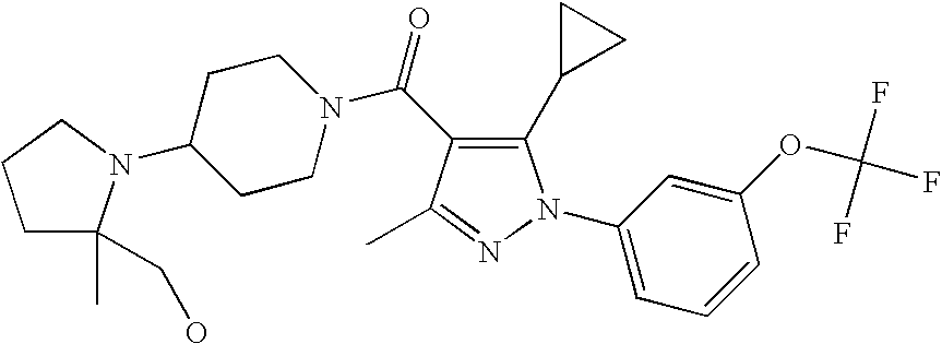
C(=O)(N1CCC(N2C(C)(CO)CCC2)CC1)C1=C(C2CC2)N(C2=CC=CC(OC(F)(F)F)=C2)N=C1C
